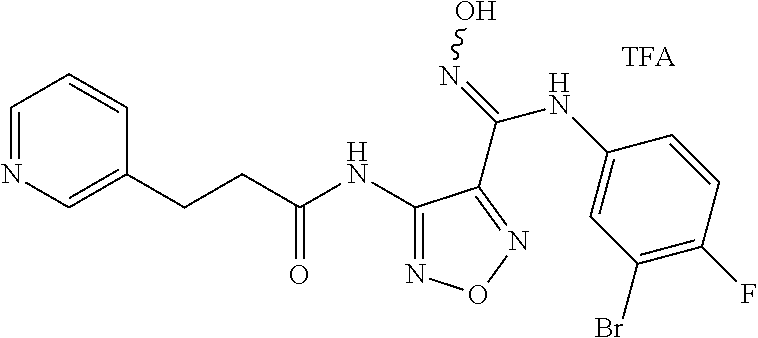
N(C(CCC1=CN=CC=C1)=O)C1=NON=C1C(=NO)NC1=CC(Br)=C(F)C=C1
